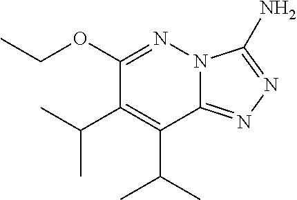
N12C(=NN=C1N)C(C(C)C)=C(C(C)C)C(OCC)=N2
